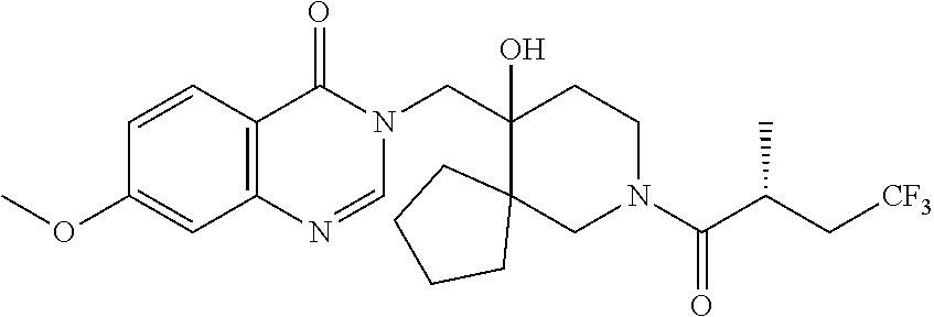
C1(CN2C(=O)C3=C(N=C2)C=C(OC)C=C3)(O)C2(CN(C(C(C[CF3])C)=O)CC1)CCCC2
